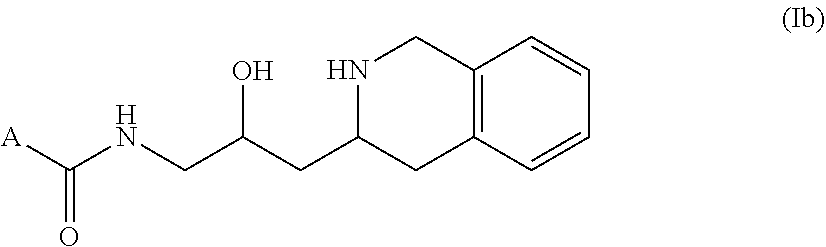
C(C(CNC([A])=O)O)C1NCC2=C(C=CC=C2)C1
